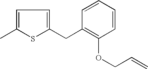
C1=C(C)SC(CC2=C(OCC=C)C=CC=C2)=C1
